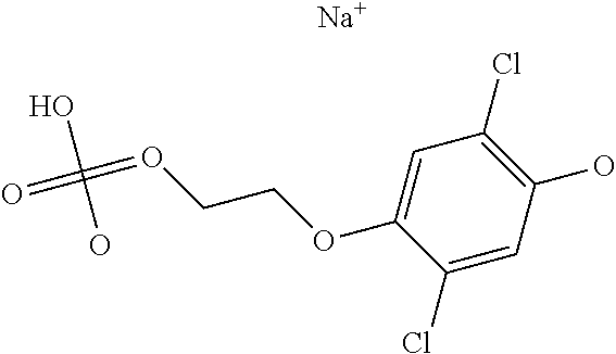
OC(=OCCOC1=CC(Cl)=C(O)C=C1Cl)(O)=O.[Na]
